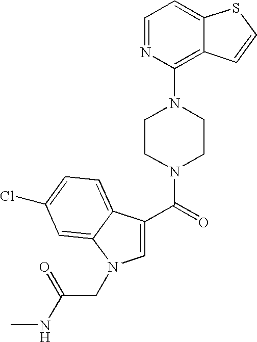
C1=NC(N2CCN(C(=O)C3=CN(CC(NC)=O)C4=CC(Cl)=CC=C34)CC2)=C2C(=C1)SC=C2
